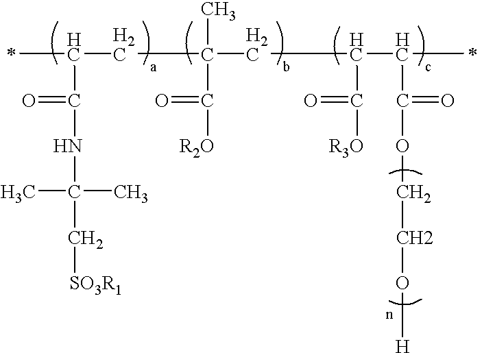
C(CC(CC(C(C(OCCO[H])=O)C)C([R3O])=O)(C(=O)[R2O])C)(C(=O)NC(C)(C)C[SO3R1])C
